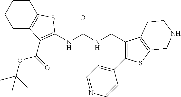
C(OC(C)(C)C)(=O)C1=C(NC(NCC2=C(C3=CC=NC=C3)SC3=C2CCNC3)=O)SC2=C1CCCC2
